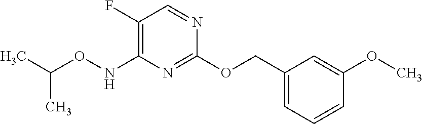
C1(OCC2=CC=CC(OC)=C2)=NC(NOC(C)C)=C(F)C=N1
